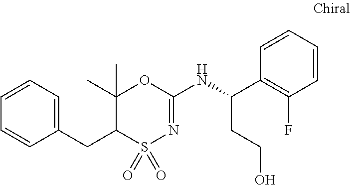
C1(CC2S(=O)(=O)N=C(NC(C3=C(F)C=CC=C3)CCO)OC2(C)C)=CC=CC=C1
